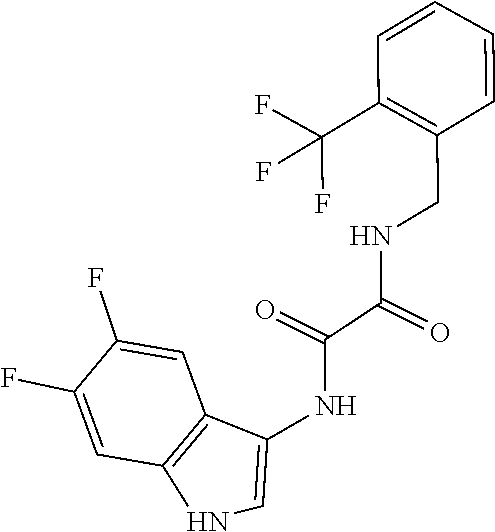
C1(C(F)(F)F)=C(CNC(C(=O)NC2=CNC3=C2C=C(F)C(F)=C3)=O)C=CC=C1
